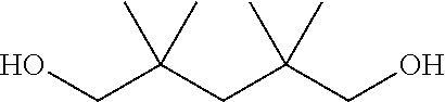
OCC(CC(CO)(C)C)(C)C
